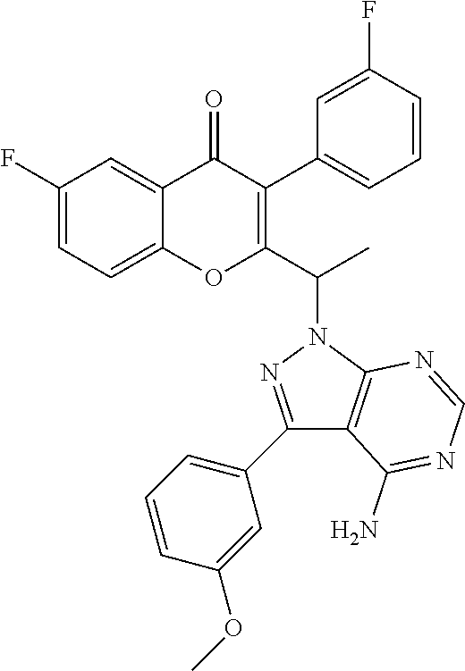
C1=C(F)C=C2C(=C1)OC(C(N1N=C(C3=CC=CC(OC)=C3)C3=C1N=CN=C3N)C)=C(C1=CC=CC(F)=C1)C2=O
